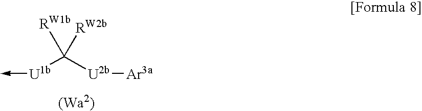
[U1b](->C)C([U2b][Ar3a])([RW1b])[RW2b]
